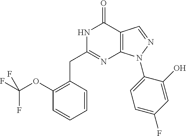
N1C(CC2=C(OC(F)(F)F)C=CC=C2)=NC2=C(C1=O)C=NN2C1=CC=C(F)C=C1O
